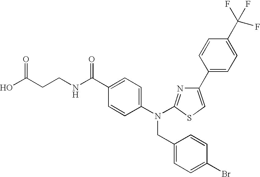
OC(CCNC(C1=CC=C(N(CC2=CC=C(Br)C=C2)C2=NC(C3=CC=C(C(F)(F)F)C=C3)=CS2)C=C1)=O)=O
